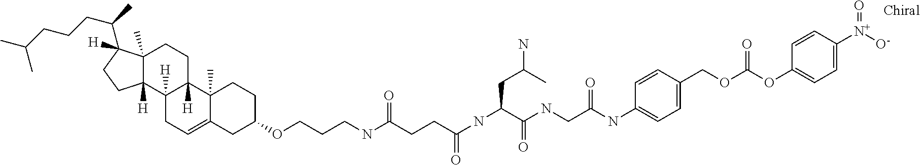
C12([H])CC=C3C(C)(C1([H])CCC1(C)C2([H])CCC1(C(C)CCCC(C)C)[H])CCC(OCCCNC(CCC(NC(C(NCC(NC1=CC=C(COC(OC2=CC=C([N+]([O-])=O)C=C2)=O)C=C1)=O)=O)CC(N)C)=O)=O)C3
